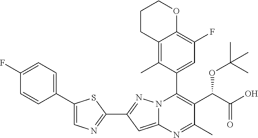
C1=C(C2=CC=C(F)C=C2)SC(C2=NN3C(C4=CC(F)=C5C(=C4C)CCCO5)=C(C(C(O)=O)OC(C)(C)C)C(C)=NC3=C2)=N1
